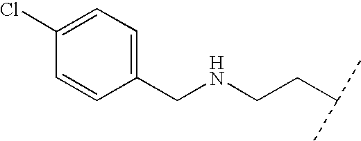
C1(CNCCC(C)C)=CC=C(Cl)C=C1
